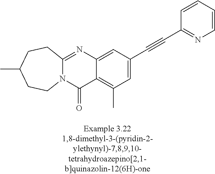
N12C(=NC3=CC(C#CC4=NC=CC=C4)=CC(C)=C3C1=O)CCC(C)CC2
